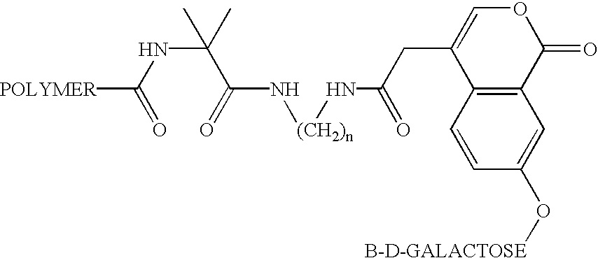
[POLYMER]C(NC(C(N[(CH2)n]NC(CC1=COC(=O)C2=C1C=CC(O[B-D-GALACTOSE])=C2)=O)=O)(C)C)=O
